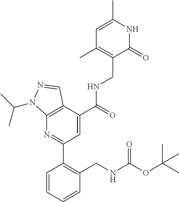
C1=C(C(NCC2=C(C)C=C(C)NC2=O)=O)C2=C(N=C1C1=C(CNC(OC(C)(C)C)=O)C=CC=C1)N(C(C)C)N=C2
